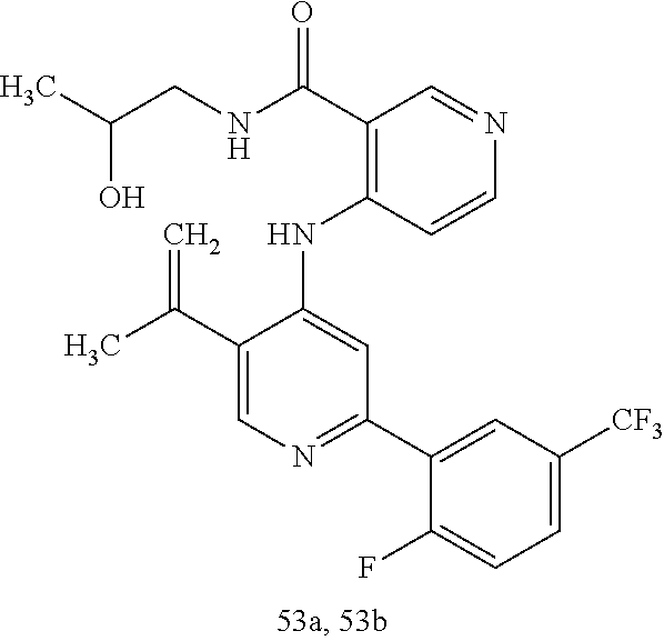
C1(NC2=CC(C3=CC([CF3])=CC=C3F)=NC=C2C(C)=C)=C(C(NCC(C)O)=O)C=NC=C1
